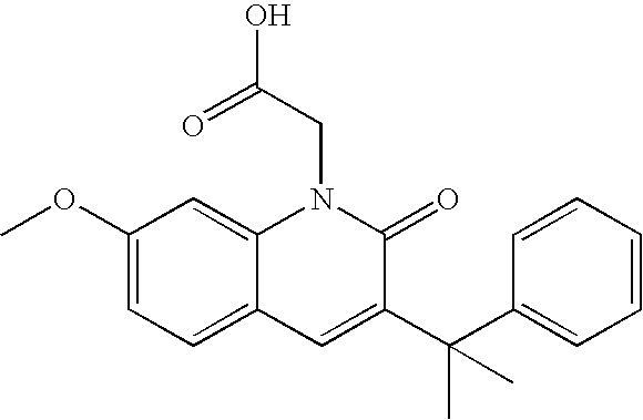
C1(OC)=CC=C2C(=C1)N(CC(O)=O)C(=O)C(C(C1=CC=CC=C1)(C)C)=C2
